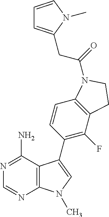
C12=C(C=CC(C3=CN(C)C4=C3C(N)=NC=N4)=C1F)N(C(CC1=CC=CN1C)=O)CC2
